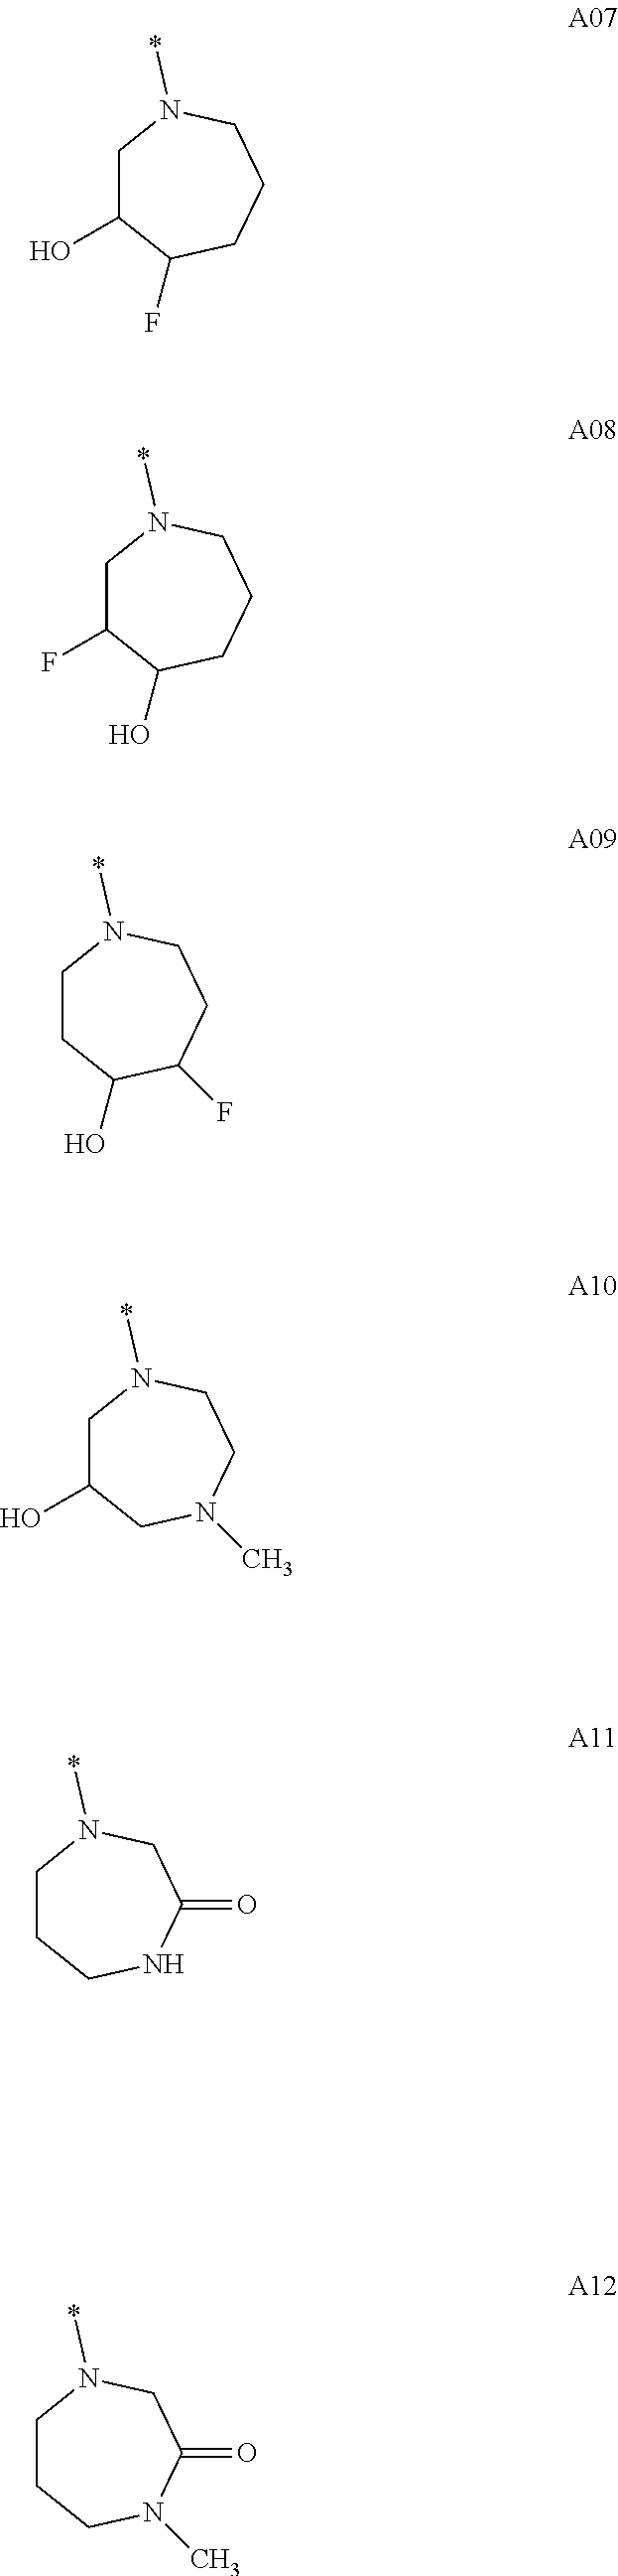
C1C(O)C(F)CCCN1*.C1C(F)C(O)CCCN1*.C1CC(O)C(F)CCN1*.C1C(O)CN(C)CCN1*.C1CCNC(=O)CN1*.C1CCN(C)C(=O)CN1*
